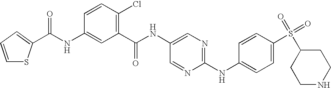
N(C1=CC(C(NC2=CN=C(NC3=CC=C(S(=O)(=O)C4CCNCC4)C=C3)N=C2)=O)=C(Cl)C=C1)C(=O)C1=CC=CS1
